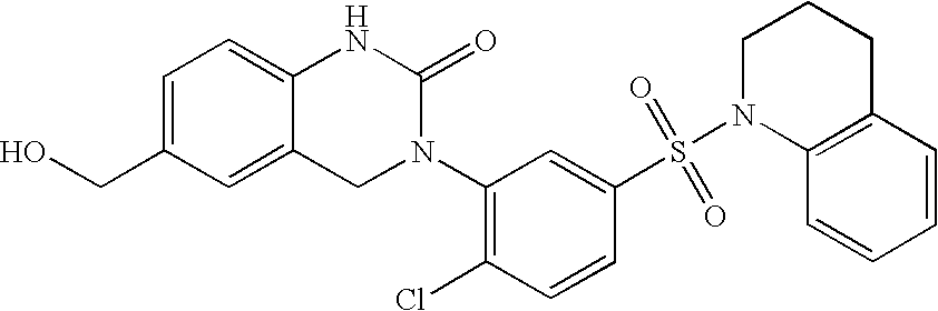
C12=CC(CO)=CC=C1NC(=O)N(C1=C(Cl)C=CC(S(N3C4=C(CCC3)C=CC=C4)(=O)=O)=C1)C2
